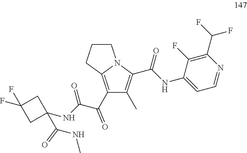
C1(C)=C(C(NC2=CC=NC(C(F)F)=C2F)=O)N2C(=C1C(C(NC1(C(NC)=O)CC(F)(F)C1)=O)=O)CCC2
